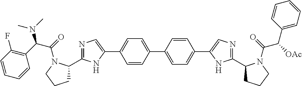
C1(C2=NC=C(C3=CC=C(C4=CC=C(C5=CN=C(C6CCCN6C(=O)C([OAc])C6=CC=CC=C6)N5)C=C4)C=C3)N2)CCCN1C(=O)C(N(C)C)C1=C(F)C=CC=C1
